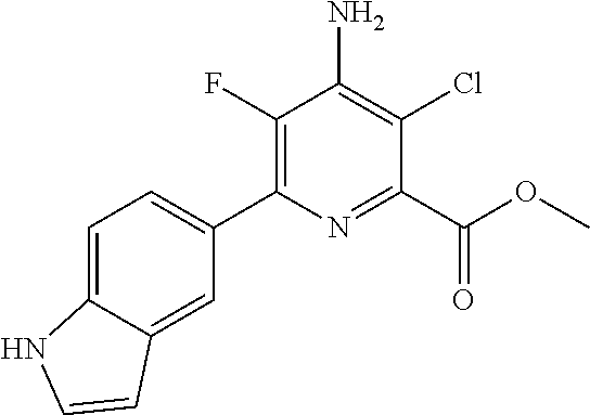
C1=C2C(=CC(C3=C(F)C(N)=C(Cl)C(C(OC)=O)=N3)=C1)C=CN2
